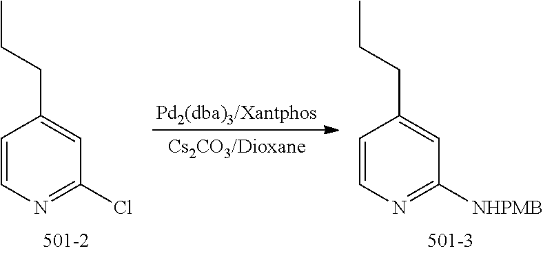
C1=CN=C(Cl)C=C1CCC.[Pd2(dba)3/Xantphos].C1=CN=C([NHPMB])C=C1CCC
